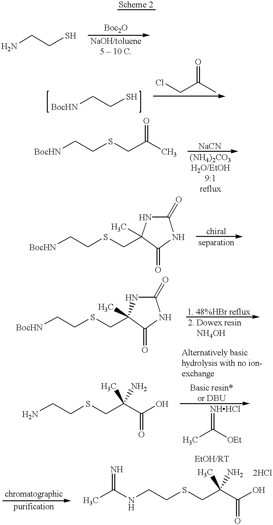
NCCS.[BocHN]CCS.ClCC(C)=O.[BocHN]CCSCC(C)=O.[BocHN]CCSCC1(C)NC(=O)NC1=O.[BocHN]CCSCC1(C)NC(=O)NC1=O.NCCSCC(C(O)=O)(N)C.CC([OEt])=[NHHCl].CC(NCCSCC(C(O)=O)(N)C)=N
